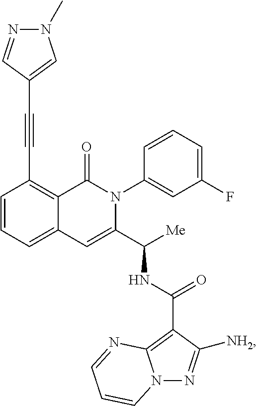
C1=CC=C2C(=C1C#CC1=CN(C)N=C1)C(=O)N(C1=CC(F)=CC=C1)C(C([Me])NC(=O)C1=C3N(N=C1[NH2])C=CC=N3)=C2
